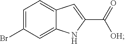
C12=CC(Br)=CC=C1C=C(C(=O)[OH])N2
